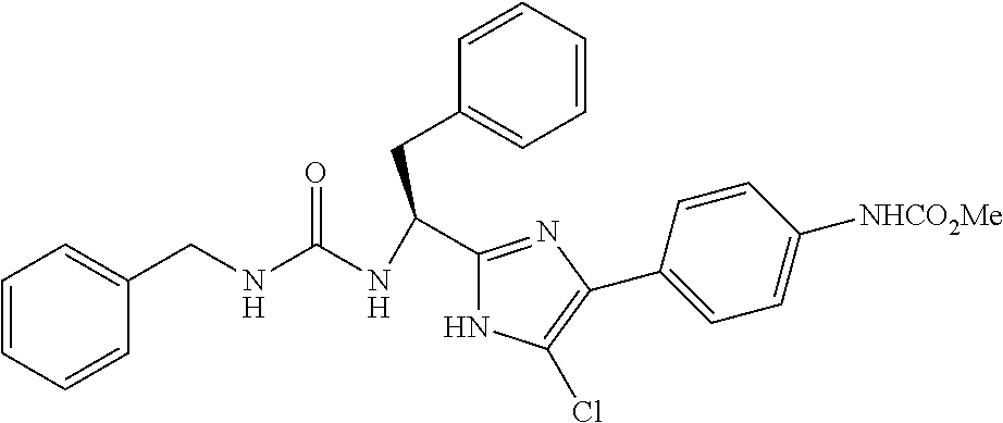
C(C1=NC(C2=CC=C([NHCO2Me])C=C2)=C(Cl)N1)(NC(=O)NCC1=CC=CC=C1)CC1=CC=CC=C1
